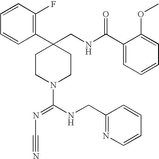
C1(C2(CNC(C3=CC=CC=C3OC)=O)CCN(C(NCC3=NC=CC=C3)=NC#N)CC2)=C(F)C=CC=C1
